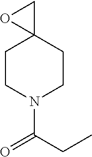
C1CN(C(=O)CC)CCC12CO2
